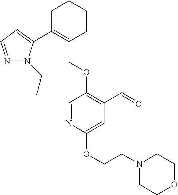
C1C(C2=CC=NN2CC)=C(COC2=C(C=O)C=C(OCCN3CCOCC3)N=C2)CCC1
